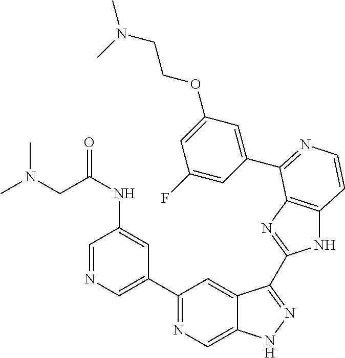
C1(C2=CN=CC(NC(CN(C)C)=O)=C2)=NC=C2C(=C1)C(C1=NC3=C(N1)C=CN=C3C1=CC(OCCN(C)C)=CC(F)=C1)=NN2
